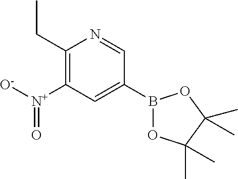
B1(C2=CC([N+]([O-])=O)=C(CC)N=C2)OC(C)(C)C(C)(C)O1
